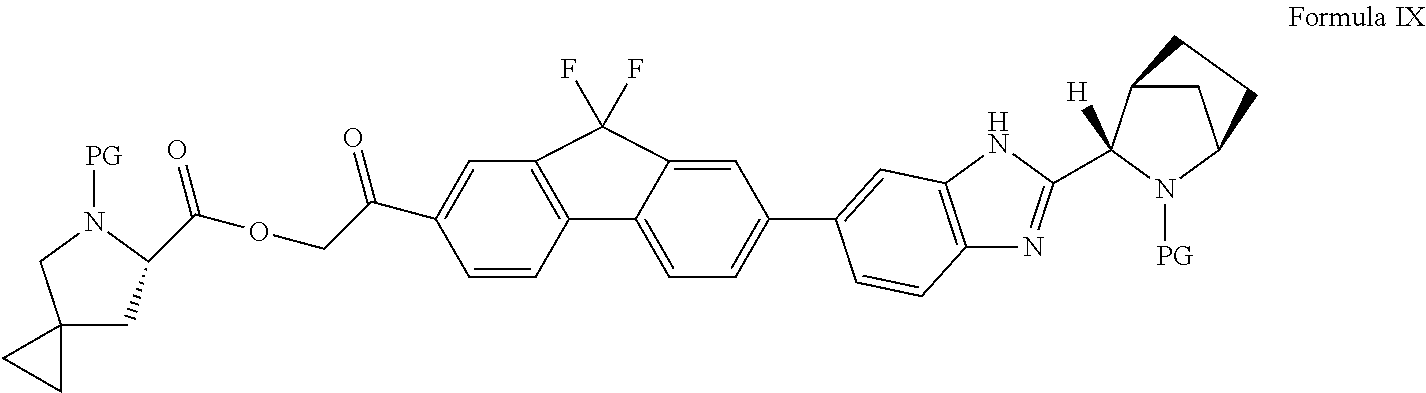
C1=CC2=C(C=C1C(COC(=O)C1CC3(CN1[PG])CC3)=O)C(F)(F)C1=CC(C3=CC4=C(N=C(C5([H])C6CC(N5[PG])CC6)N4)C=C3)=CC=C21
